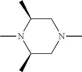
C1(C)N(C)C(C)CN(C)C1
